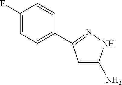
C1=C(N)NN=C1C1=CC=C(F)C=C1
